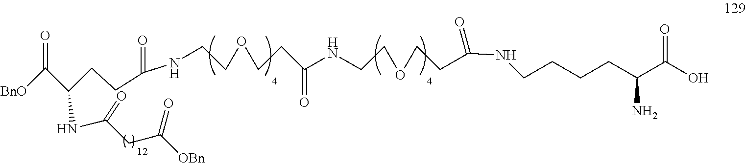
[BnO]C(C(CCC(NCCOCCC(=O)NCCOCCC(=O)NCCCCC(N)C(=O)O)=O)NC(CC(=O)[OBn])=O)=O
